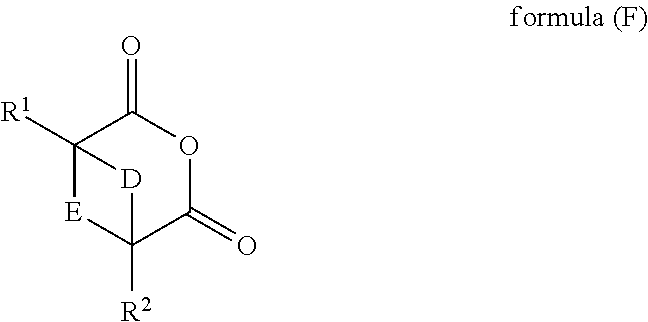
C12([R1])[E]C([R2])(C(=O)OC1=O)[D]2
